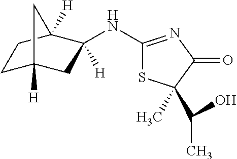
C1C2([H])CC(NC3=NC(=O)C(C)(C(O)C)S3)([H])C([H])(C1)C2
